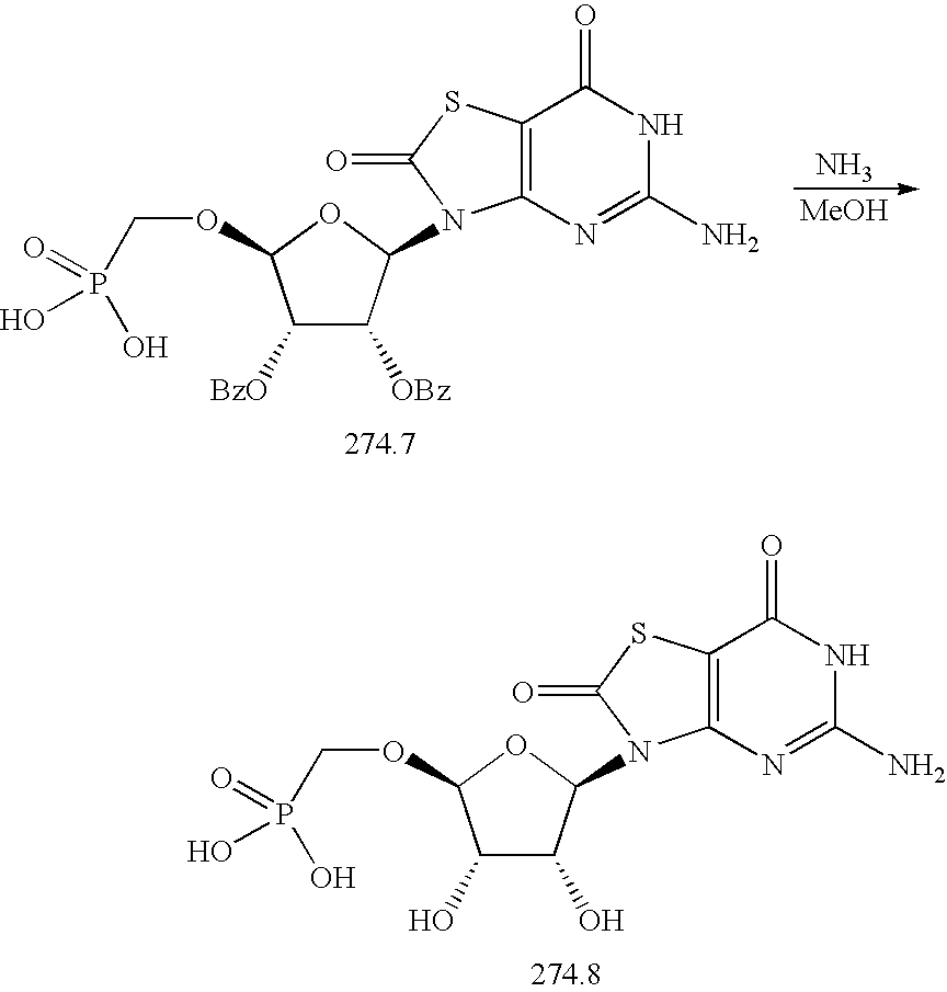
C1([BzO])C([OBz])C(N2C3=C(C(=O)NC(N)=N3)SC2=O)OC1OCP(=O)(O)O.N.[MeOH].C1(O)C(O)C(N2C3=C(C(=O)NC(N)=N3)SC2=O)OC1OCP(=O)(O)O
